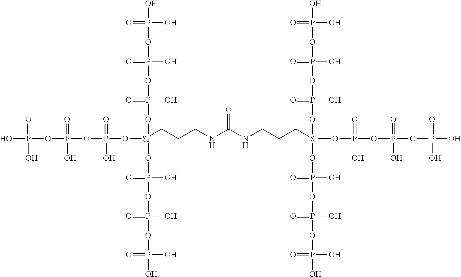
P(O)(OP(OP(O[Si](CCCNC(NCCC[Si](OP(OP(OP(O)(=O)O)(=O)O)(=O)O)(OP(OP(OP(O)(O)=O)(O)=O)(O)=O)OP(OP(OP(O)(O)=O)(O)=O)(O)=O)=O)(OP(OP(OP(O)(O)=O)(O)=O)(O)=O)OP(OP(OP(O)(O)=O)(O)=O)(O)=O)(=O)O)(=O)O)(=O)O
